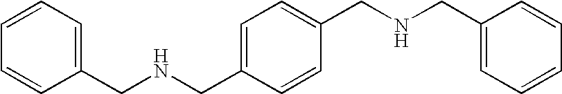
C1(CNCC2=CC=C(CNCC3=CC=CC=C3)C=C2)=CC=CC=C1
